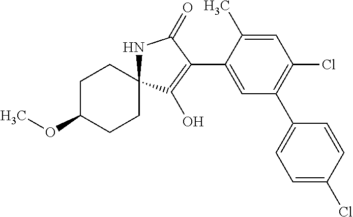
C1C(OC)CCC2(C1)NC(=O)C(C1=CC(C3=CC=C(Cl)C=C3)=C(Cl)C=C1C)=C2O
